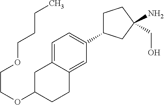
C1=C2C(=CC(C3CCC(N)(CO)C3)=C1)CCC(OCCOCCCC)C2
